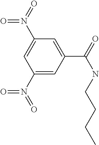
C1=C(C(NCCCC)=O)C=C(N(=O)=O)C=C1N(=O)=O
